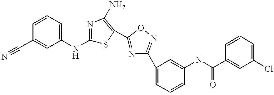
N#CC1=CC(NC2=NC(N)=C(C3=NC(C4=CC=CC(NC(C5=CC(Cl)=CC=C5)=O)=C4)=NO3)S2)=CC=C1
